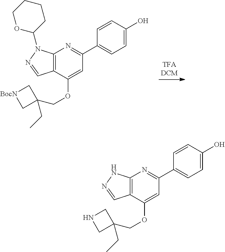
C12=C(C(OCC3(CC)C[BocN]C3)=CC(C3=CC=C(O)C=C3)=N1)C=NN2C1CCCCO1.C12=C(C(OCC3(CC)CNC3)=CC(C3=CC=C(O)C=C3)=N1)C=NN2
